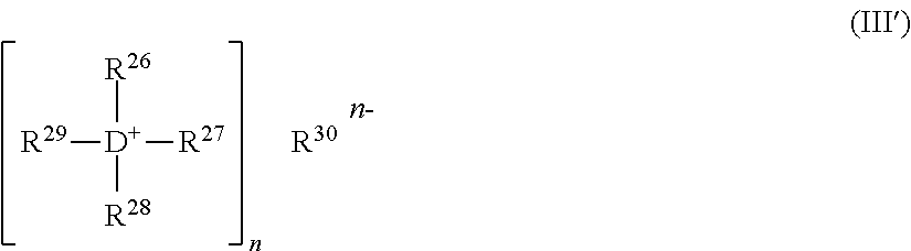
[D]([R26])([R27])([R29])[R28].[R30]
